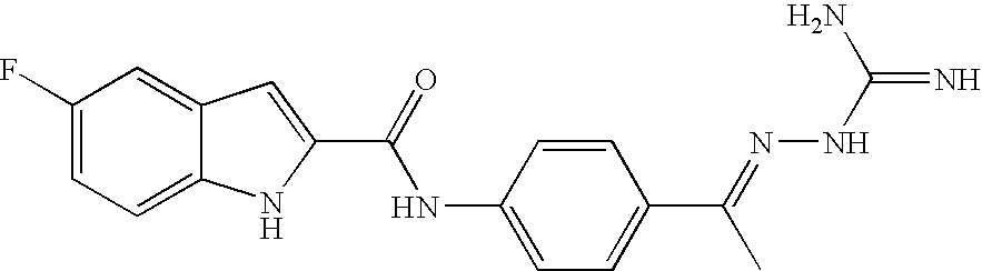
C1(F)=CC=C2C(=C1)C=C(C(=O)NC1=CC=C(C(=NNC(=N)N)C)C=C1)N2
